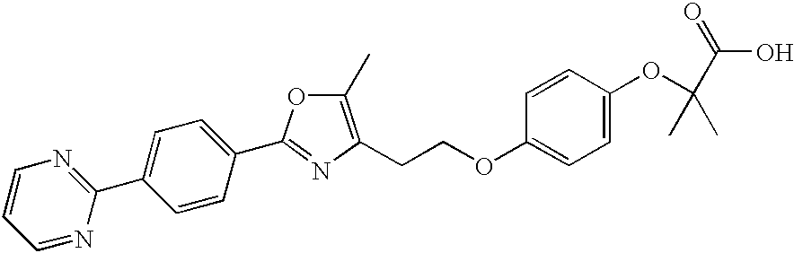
C1(C2=NC(CCOC3=CC=C(OC(C)(C)C(O)=O)C=C3)=C(C)O2)=CC=C(C2=NC=CC=N2)C=C1
